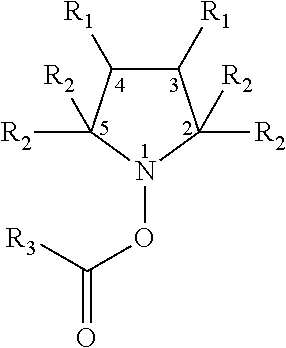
C1([R1])C([R1])C([R2])([R2])N(OC(=O)[R3])C1([R2])[R2]
